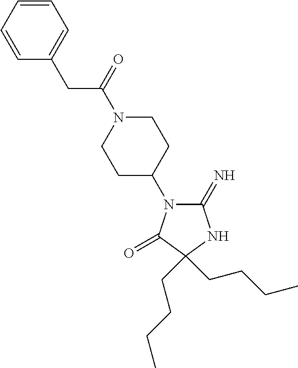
C1(=N)N(C2CCN(C(CC3=CC=CC=C3)=O)CC2)C(=O)C(CCCC)(CCCC)N1
